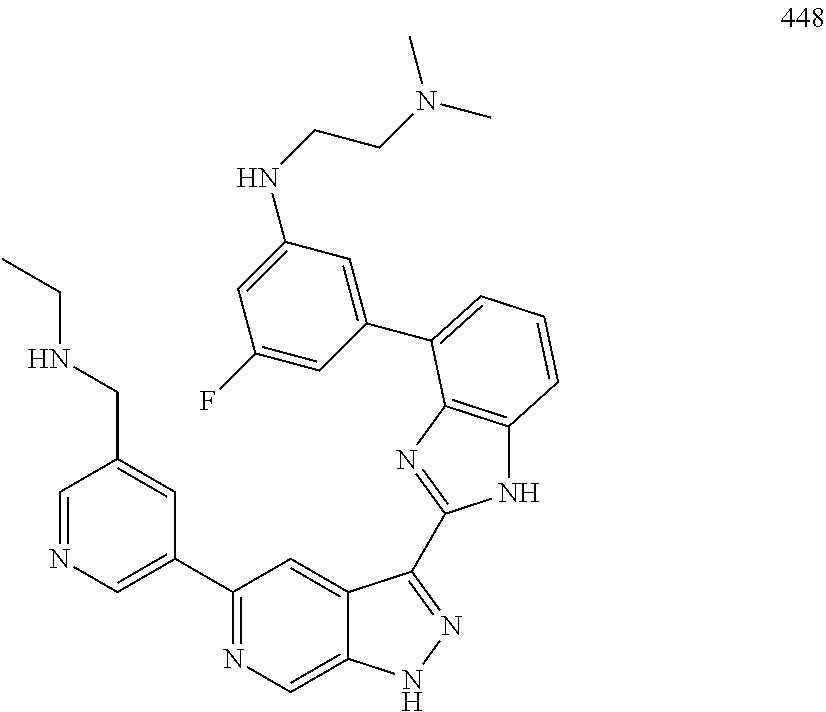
C1=NC=C(C2=NC=C3C(=C2)C(C2=NC4=C(N2)C=CC=C4C2=CC(NCCN(C)C)=CC(F)=C2)=NN3)C=C1CNCC
